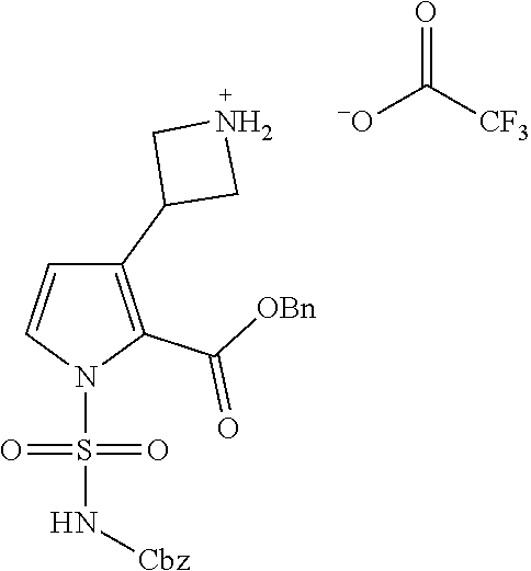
C1(C2CNC2)=C(C([OBn])=O)N(S(=O)(=O)N[Cbz])C=C1.[-O]C([CF3])=O
